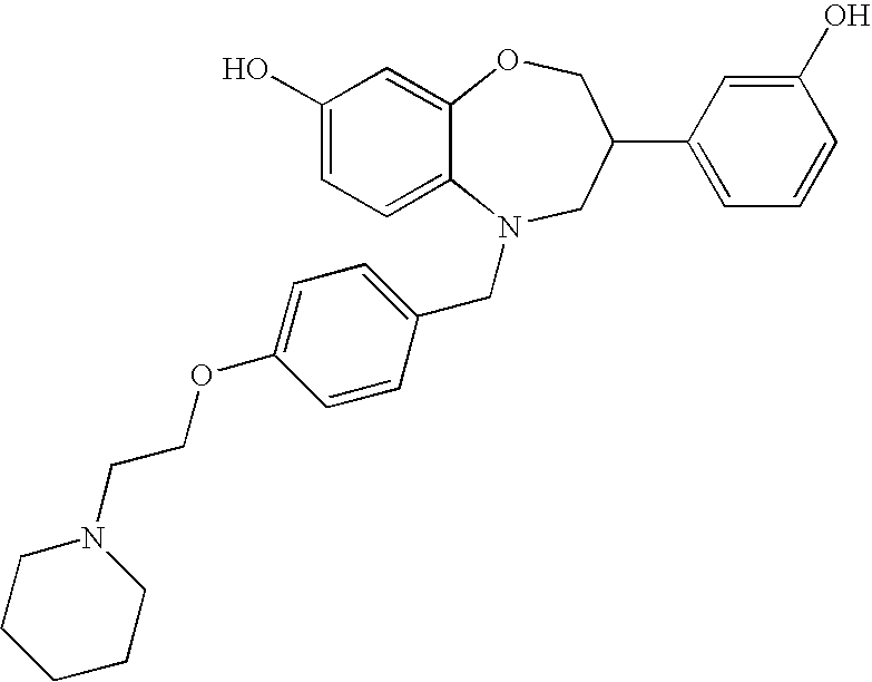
C1(O)=CC=C2C(=C1)OCC(C1=CC=CC(O)=C1)CN2CC1=CC=C(OCCN2CCCCC2)C=C1
